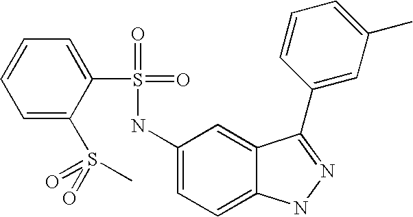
C1=CC=C(S(=O)(=O)C)C(S(=O)(=O)NC2=CC=C3C(=C2)C(C2=CC(C)=CC=C2)=NN3)=C1
